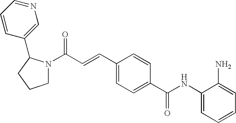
C(C=CC1=CC=C(C(NC2=CC=CC=C2N)=O)C=C1)(N1CCCC1C1=CN=CC=C1)=O
